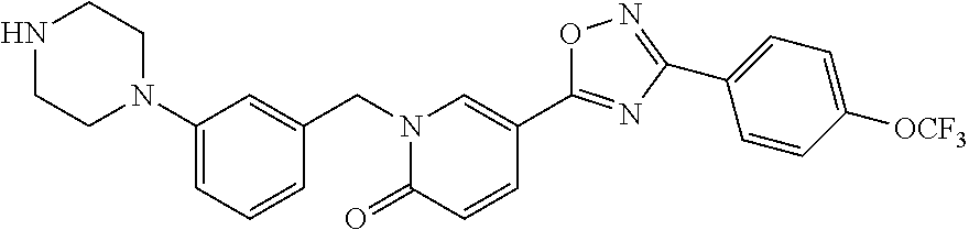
C1(N2CCNCC2)=CC=CC(CN2C=C(C3=NC(C4=CC=C([OCF3])C=C4)=NO3)C=CC2=O)=C1
